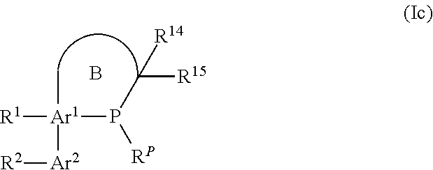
[R1][Ar1](P(C([R15])[R14])[RP])(C)[Ar2][R2].B
